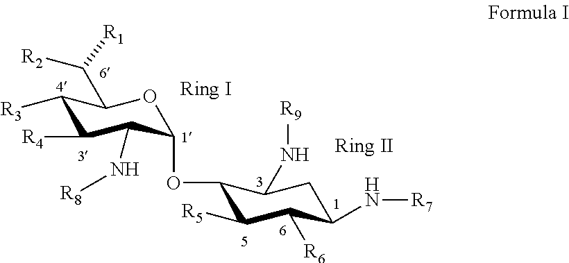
C1([R3])C([R4])C(N[R8])C(OC2C([R5])C([R6])C(N[R7])CC2N[R9])OC1C([R2])[R1]
